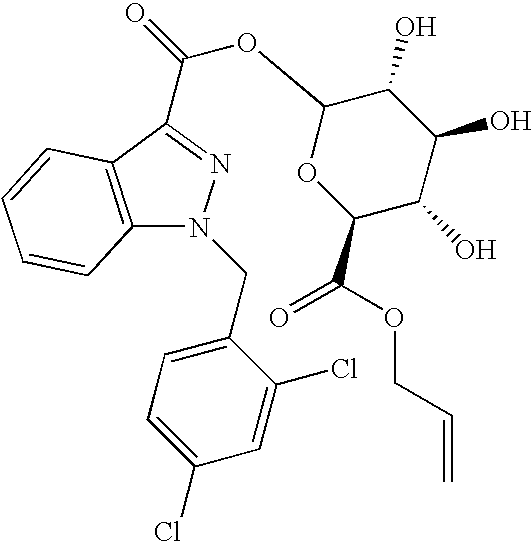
C1(OC(=O)C2=NN(CC3=CC=C(Cl)C=C3Cl)C3=C2C=CC=C3)OC(C(=O)OCC=C)C(O)C(O)C1O
